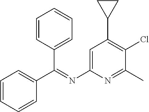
C1=C(N=C(C2=CC=CC=C2)C2=CC=CC=C2)N=C(C)C(Cl)=C1C1CC1
